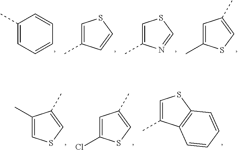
C1(C)=CC=CC=C1.C1=C(C)C=CS1.C1=C(C)N=CS1.C1=C(C)SC=C1C.C1(C)=CSC=C1C.C1=C(Cl)SC=C1C.C1=C(C)C2=C(S1)C=CC=C2
